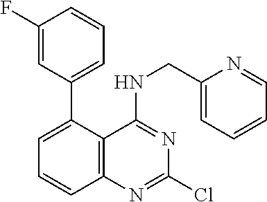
C1=C(F)C=CC=C1C1=CC=CC2=C1C(NCC1=CC=CC=N1)=NC(Cl)=N2
